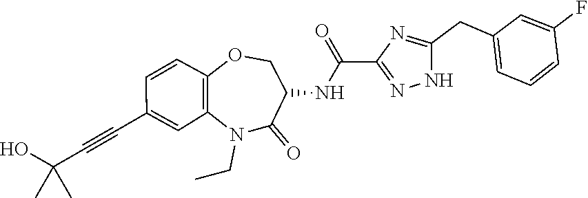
N1(CC)C2=C(C=CC(C#CC(C)(O)C)=C2)OCC(NC(C2=NNC(CC3=CC=CC(F)=C3)=N2)=O)C1=O
